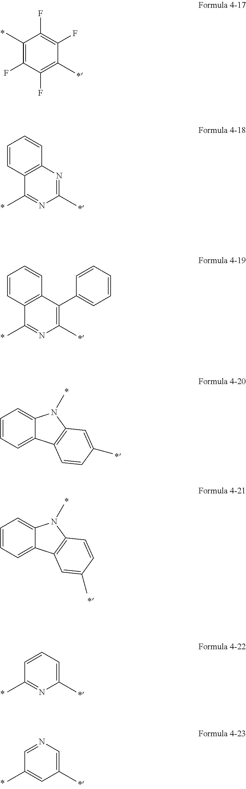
C1(C)=C(F)C(F)=C(C)C(F)=C1F.C12=C(N=C(C)N=C1C)C=CC=C2.C12=C(C(C3=CC=CC=C3)=C(C)N=C1C)C=CC=C2.C1=CC=C2C(=C1)N(C)C1=C2C=CC(C)=C1.C1=CC=C2C(=C1)N(C)C1=C2C=C(C)C=C1.C1=CC=C(C)N=C1C.C1=NC=C(C)C=C1C
